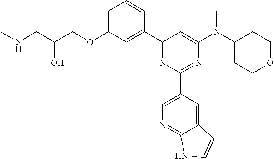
C1=C(OCC(CNC)O)C=C(C2=NC(C3=CN=C4C(=C3)C=CN4)=NC(N(C3CCOCC3)C)=C2)C=C1
